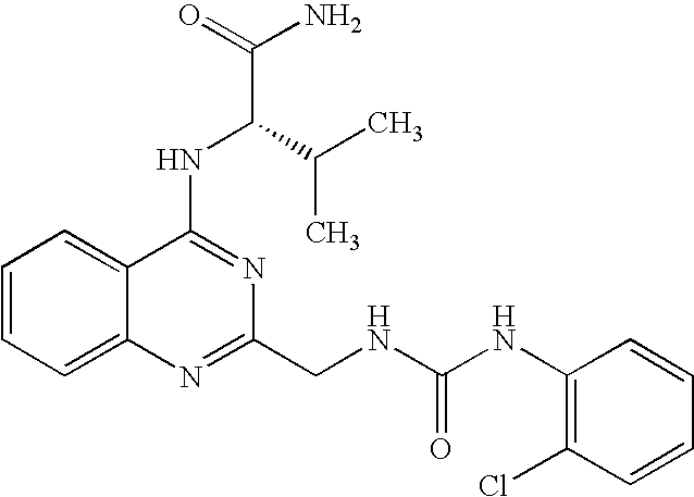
C1=CC=C2C(=C1)C(NC(C(C)C)C(N)=O)=NC(CNC(NC1=C(Cl)C=CC=C1)=O)=N2
